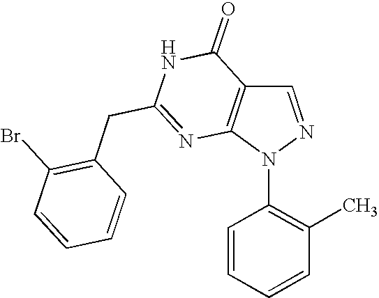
C1=NN(C2=C(C)C=CC=C2)C2=C1C(=O)NC(CC1=C(Br)C=CC=C1)=N2
